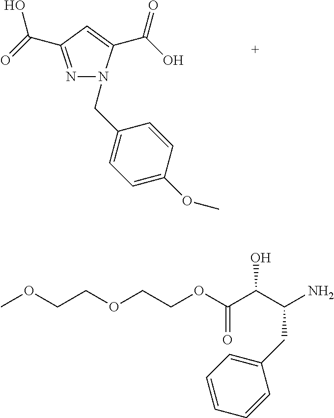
N1=C(C(O)=O)C=C(C(=O)O)N1CC1=CC=C(OC)C=C1.COCCOCCOC(C(C(N)CC1=CC=CC=C1)O)=O
